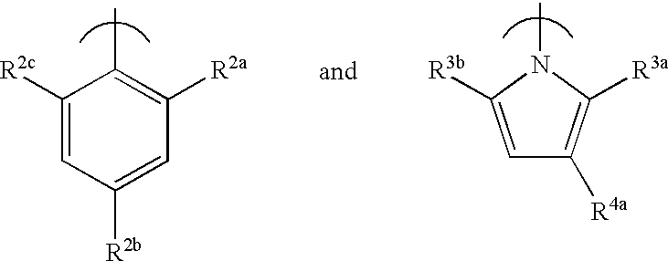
C1=C([R3b])N(C)C([R3a])=C1[R4a].C1([R2c])=CC([R2b])=CC([R2a])=C1C
